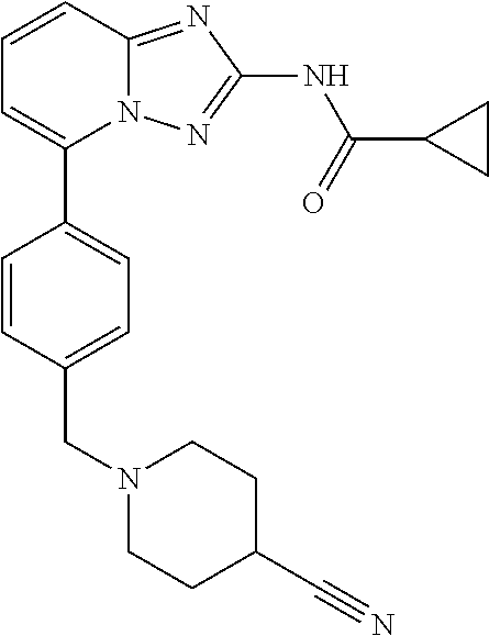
C1=CC2=NC(NC(=O)C3CC3)=NN2C(C2=CC=C(CN3CCC(C#N)CC3)C=C2)=C1
